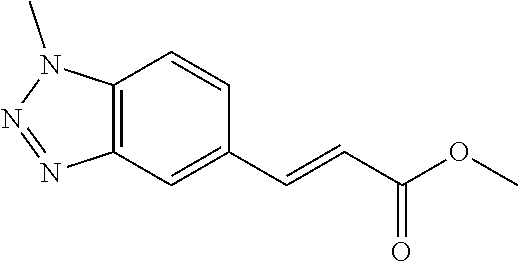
C12=C(C=C(C=CC(OC)=O)C=C1)N=NN2C
